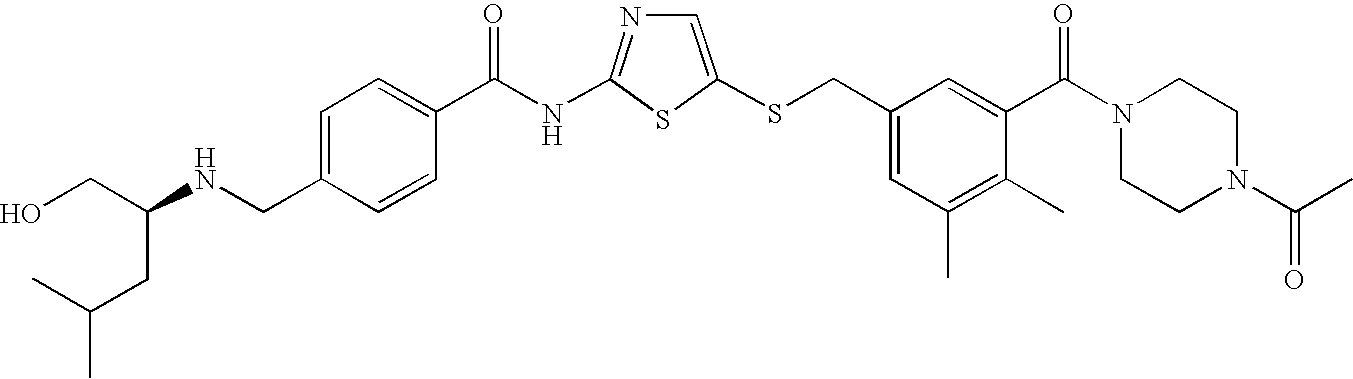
C1=C(SCC2=CC(C)=C(C)C(C(N3CCN(C(=O)C)CC3)=O)=C2)SC(NC(=O)C2=CC=C(CNC(CO)CC(C)C)C=C2)=N1
